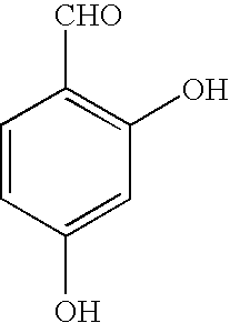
C1=CC(O)=CC(O)=C1[CHO]
